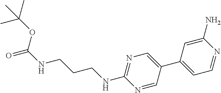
O(C(NCCCNC1=NC=C(C2=CC=NC(N)=C2)C=N1)=O)C(C)(C)C
